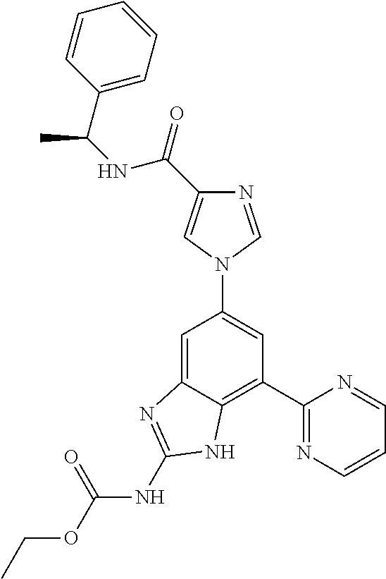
C1=C2C(=C(C3=NC=CC=N3)C=C1N1C=NC(C(=O)NC(C3=CC=CC=C3)C)=C1)NC(NC(OCC)=O)=N2
